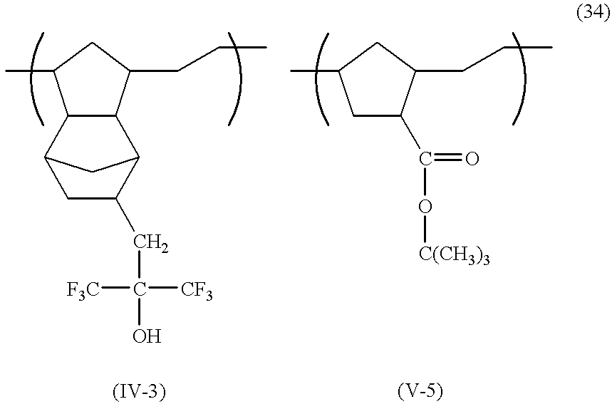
C1C(C)CC(C(=O)O[C(CH3)3])C1CCC.C1C(C)C2C(C1CCC)C1C(CC([CF3])([F3C])O)CC2C1
